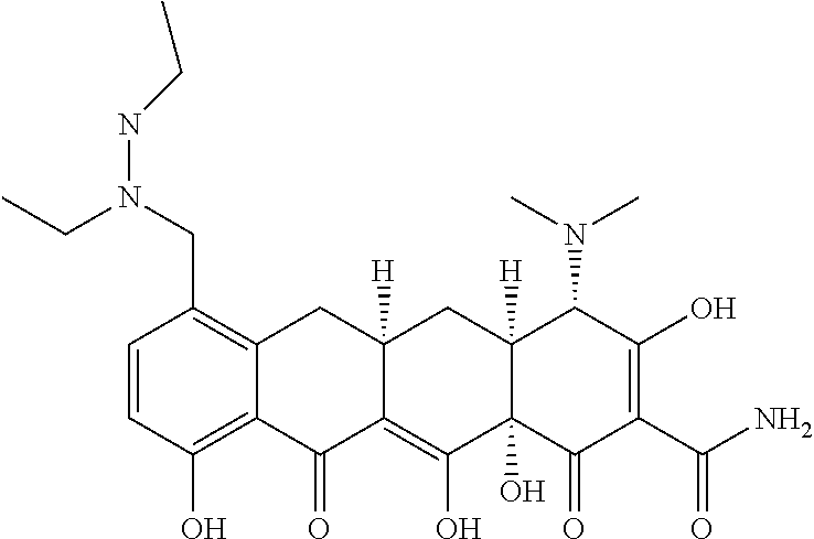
C1=CC(O)=C2C(=C1CN(CC)NCC)CC1([H])C(=C(O)C3(O)C([H])(C1)C(N(C)C)C(O)=C(C(N)=O)C3=O)C2=O
